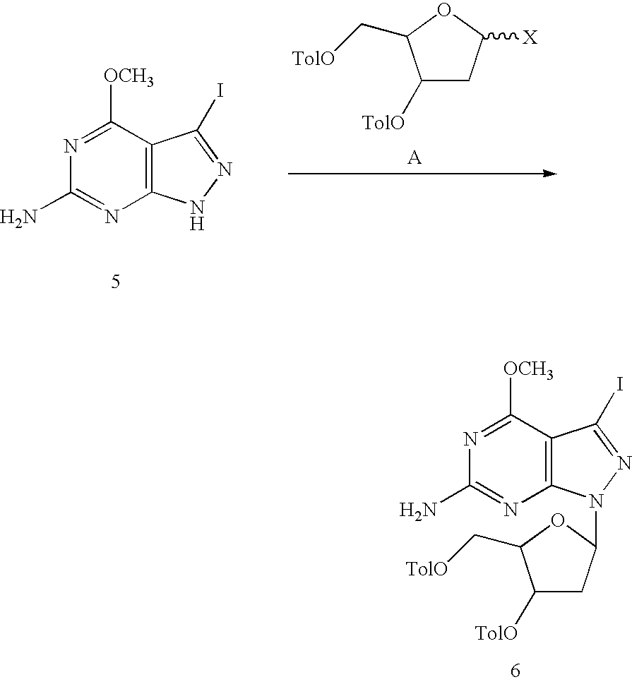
C1(N)=NC2=C(C([OCH3])=N1)C(I)=NN2.C1([TolO])CC([X])OC1C[TolO].C1(N)=NC2=C(C([OCH3])=N1)C(I)=NN2C1CC([TolO])C(C[TolO])O1
